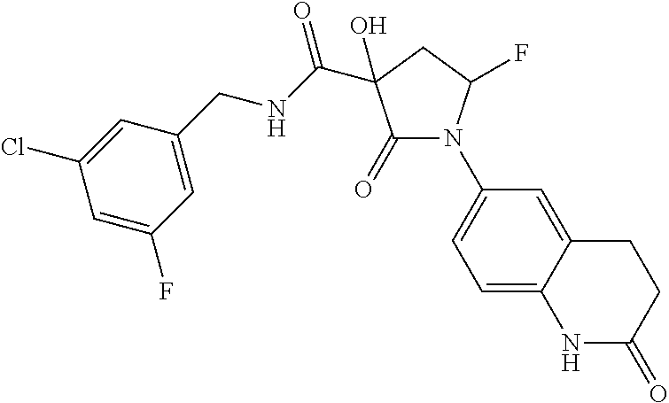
C1(=O)N(C2=CC=C3C(=C2)CCC(=O)N3)C(F)CC1(O)C(=O)NCC1=CC(F)=CC(Cl)=C1
